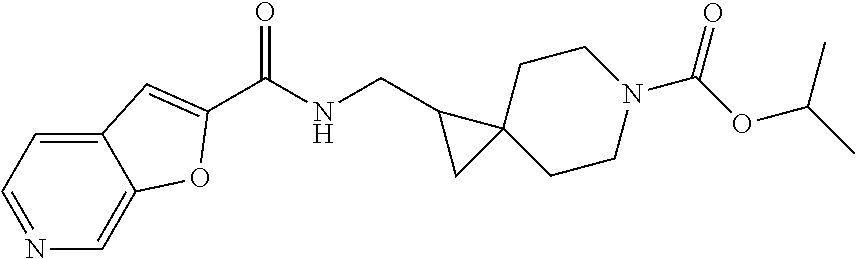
C12=CC=NC=C1OC(C(NCC1CC13CCN(C(=O)OC(C)C)CC3)=O)=C2
